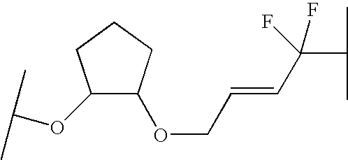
C1(OC(C)C)C(OCC=CC(C(C)C)(F)F)CCC1
